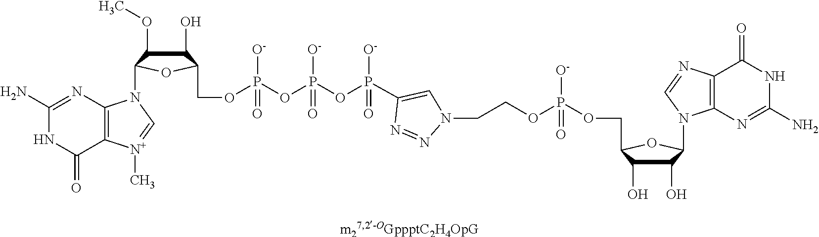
C1(O)C(O)C(COP([O-])(=O)OCCN2N=NC(P(OP(OP([O-])(OCC3C(O)C(OC)C(N4C5=C([N+](C)=C4)C(=O)NC(N)=N5)O3)=O)([O-])=O)([O-])=O)=C2)OC1N1C2=C(N=C1)C(=O)NC(N)=N2
